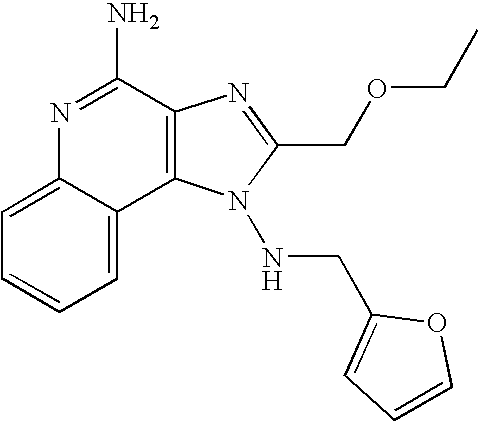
N1=C(N)C2=C(C3=CC=CC=C13)N(NCC1=CC=CO1)C(COCC)=N2
